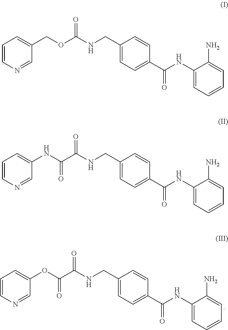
C1=C(N)C(NC(C2=CC=C(CNC(C(OC3=CC=CN=C3)=O)=O)C=C2)=O)=CC=C1.C1=C(N)C(NC(C2=CC=C(CNC(OCC3=CC=CN=C3)=O)C=C2)=O)=CC=C1.C1=C(N)C(NC(C2=CC=C(CNC(C(NC3=CC=CN=C3)=O)=O)C=C2)=O)=CC=C1
